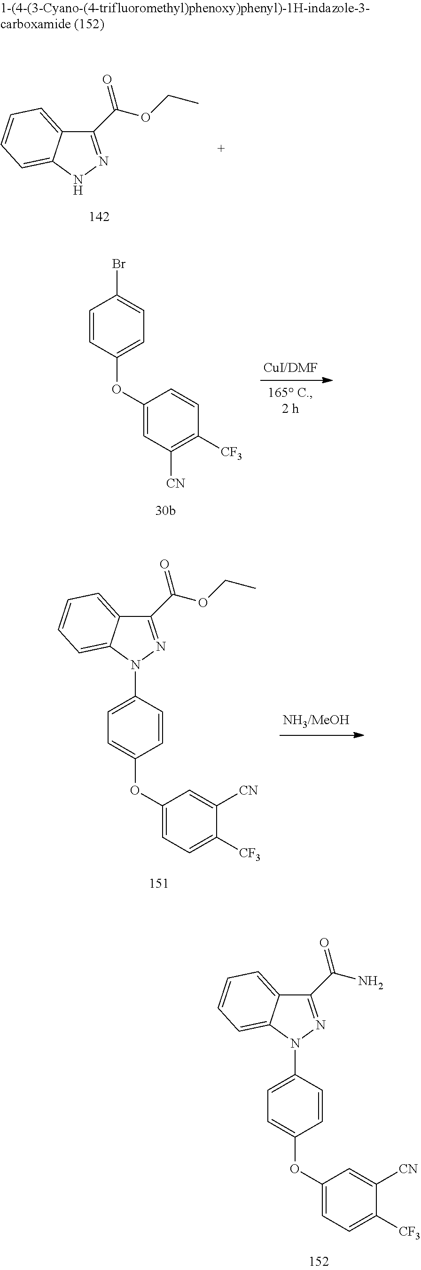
C1(C(OCC)=O)=NNC2=CC=CC=C12.C1=CC(OC2=CC([CN])=C([CF3])C=C2)=CC=C1Br.C1=CC(OC2=CC=C([CF3])C([CN])=C2)=CC=C1N1C2=CC=CC=C2C(C(OCC)=O)=N1.C1=CC(OC2=CC=C([CF3])C([CN])=C2)=CC=C1N1C2=CC=CC=C2C(C(N)=O)=N1
